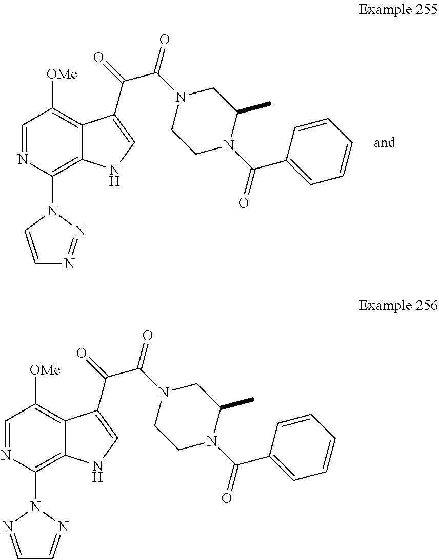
C1=NC(N2C=CN=N2)=C2C(=C1[OMe])C(C(C(=O)N1CCN(C(=O)C3=CC=CC=C3)C(C)C1)=O)=CN2.C1=NC(N2N=CC=N2)=C2C(=C1[OMe])C(C(C(=O)N1CCN(C(=O)C3=CC=CC=C3)C(C)C1)=O)=CN2
